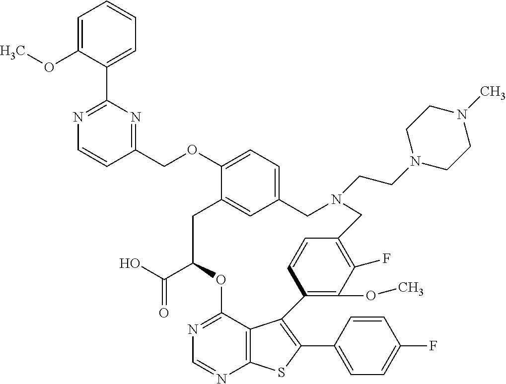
C1(C(O)=O)OC2=NC=NC3=C2C(=C(C2=CC=C(F)C=C2)S3)C2=C(OC)C(F)=C(C=C2)CN(CCN2CCN(C)CC2)CC2=CC=C(OCC3=NC(C4=CC=CC=C4OC)=NC=C3)C(=C2)C1
